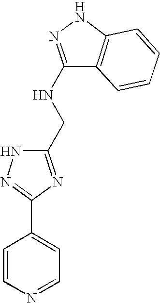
C1(CNC2=NNC3=C2C=CC=C3)=NC(C2=CC=NC=C2)=NN1
